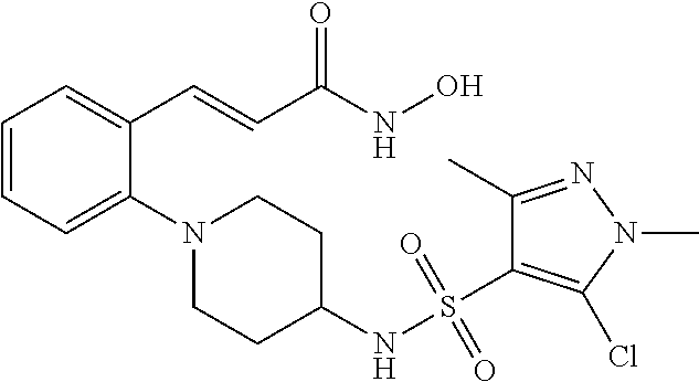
C1=CC=C(N2CCC(NS(C3=C(Cl)N(C)N=C3C)(=O)=O)CC2)C(C=CC(NO)=O)=C1
